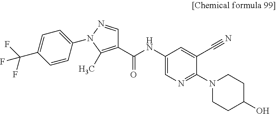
C1(C(NC2=CN=C(N3CCC(O)CC3)C(C#N)=C2)=O)=C(C)N(C2=CC=C(C(F)(F)F)C=C2)N=C1
